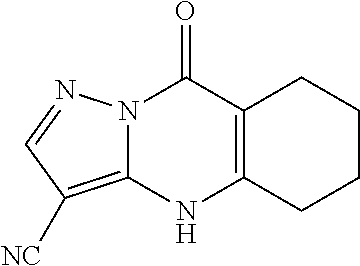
C12=C(NC3=C([NC])C=NN3C1=O)CCCC2
